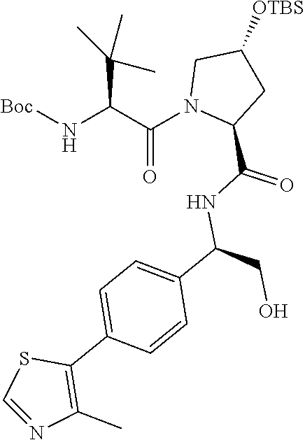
[Boc]NC(C(N1C(C(NC(C2=CC=C(C3=C(C)N=CS3)C=C2)CO)=O)CC([OTBS])C1)=O)C(C)(C)C
